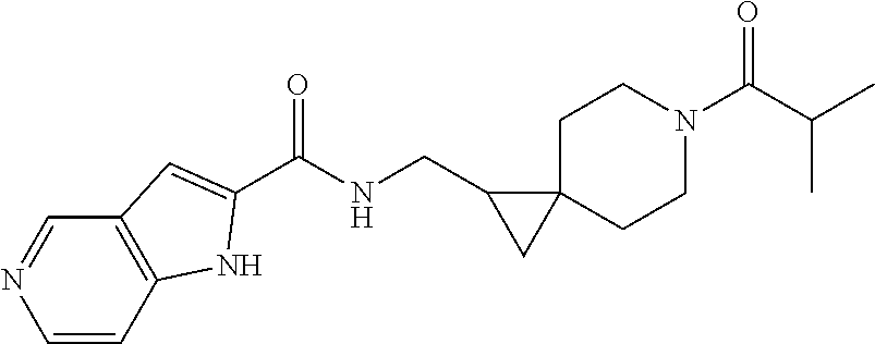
C1=CC2=C(C=N1)C=C(C(NCC1CC13CCN(C(C(C)C)=O)CC3)=O)N2
